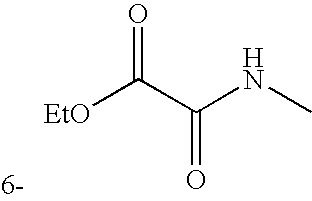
[EtO]C(C(NC)=O)=O
